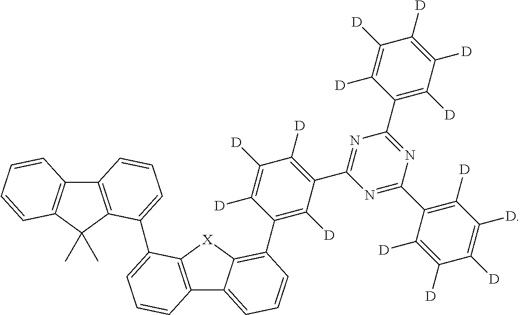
C12=C([X]C3=C(C4=C([D])C(C5=NC(C6=C([D])C([D])=C([D])C([D])=C6[D])=NC(C6=C([D])C([D])=C([D])C([D])=C6[D])=N5)=C([D])C([D])=C4[D])C=CC=C13)C(C1=CC=CC3=C1C(C)(C)C1=C3C=CC=C1)=CC=C2
